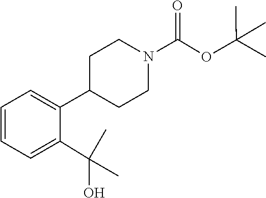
C1=CC=C(C2CCN(C(OC(C)(C)C)=O)CC2)C(C(O)(C)C)=C1
